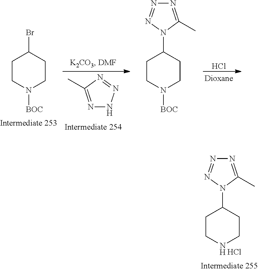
N1=C(C)N=NN1.BrC1CCN([BOC])CC1.N1(C2CCN([BOC])CC2)C(C)=NN=N1.Cl.N1(C2CCNCC2)C(C)=NN=N1.Cl
